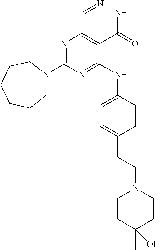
N1=C(N2CCCCCC2)N=C(NC2=CC=C(CCN3CCC(C)(O)CC3)C=C2)C(C(N)=O)=C1C=N
